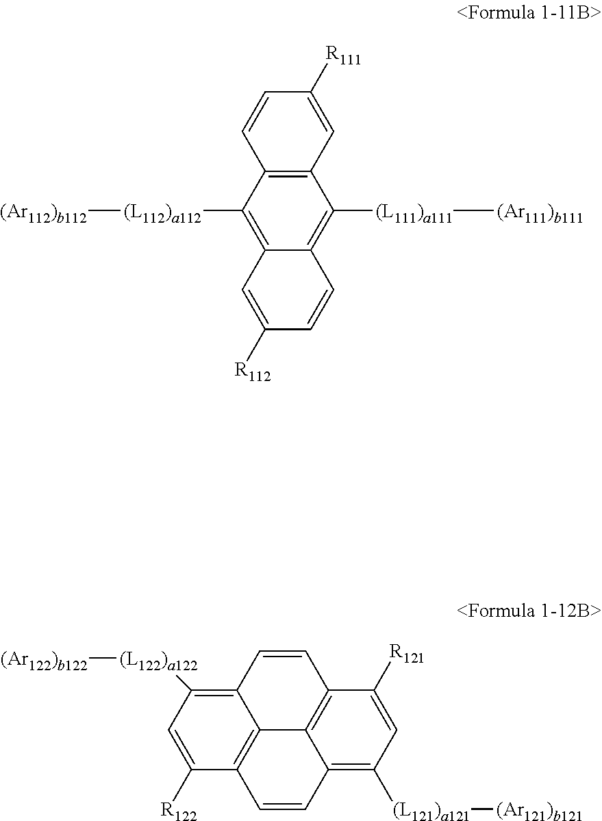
C1=CC2=C([(L111)a111][(Ar111)b111])C3=C(C([(L112)a112][(Ar112)b112])=C2C=C1[R112])C=CC([R111])=C3.C1=CC2=C([(L122)a122][(Ar122)b122])C=C([R122])C3=C2C2=C1C([R121])=CC([(L121)a121][(Ar121)b121])=C2C=C3
